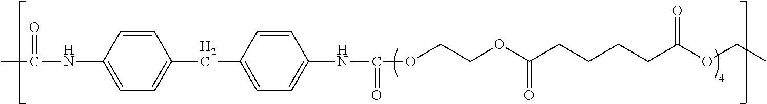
C1=C(NC(=O)C)C=CC(CC2=CC=C(NC(=O)OCCOC(=O)CCCCC(=O)OCC)C=C2)=C1
